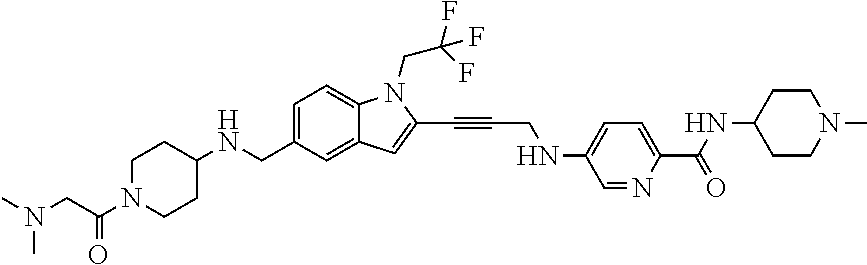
C1=C(CNC2CCN(C(CN(C)C)=O)CC2)C=C2C(=C1)N(CC(F)(F)F)C(C#CCNC1=CC=C(C(NC3CCN(C)CC3)=O)N=C1)=C2
